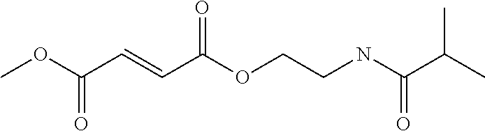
COC(C=CC(OCCNC(C(C)C)=O)=O)=O
